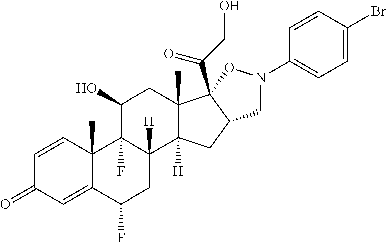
C1=CC2(C)C(=CC1=O)C(F)CC1([H])C2(F)C(O)CC2(C)C1([H])CC1C2(C(CO)=O)ON(C2=CC=C(Br)C=C2)C1
